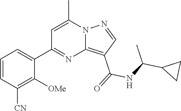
C12=C(C(=O)NC(C3CC3)C)C=NN1C(C)=CC(C1=CC=CC([CN])=C1[OMe])=N2
